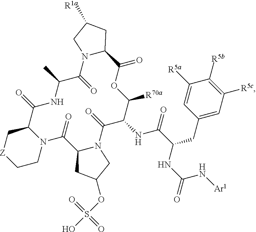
C1([R5a])=CC(CC(C(NC2C([R70a])OC(=O)C3N(C(=O)C(C)NC(=O)C4N(C(=O)C5N(C2=O)CC(OS(O)(=O)=O)C5)CC[Z]C4)CC([R1a])C3)=O)NC(N[Ar1])=O)=CC([R5c])=C1[R5b]
